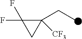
C1(F)(F)C(CC)([CF3])C1
